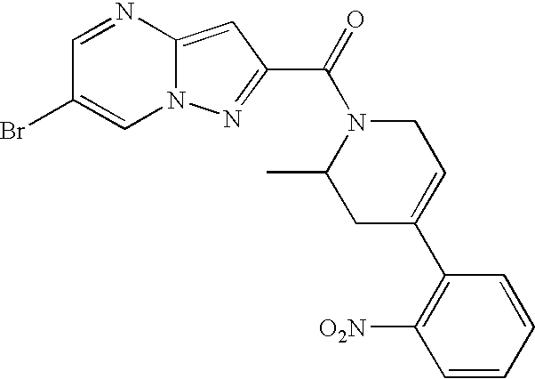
C1=NC2=CC(C(=O)N3C(C)CC(C4=C([O2N])C=CC=C4)=CC3)=NN2C=C1Br
